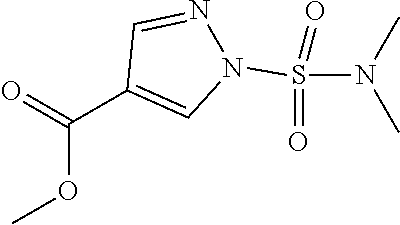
C(OC)(=O)C1=CN(S(N(C)C)(=O)=O)N=C1
